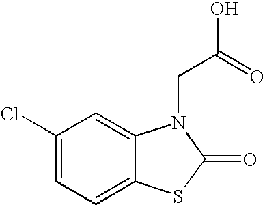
C1(Cl)=CC=C2C(=C1)N(CC(O)=O)C(=O)S2
